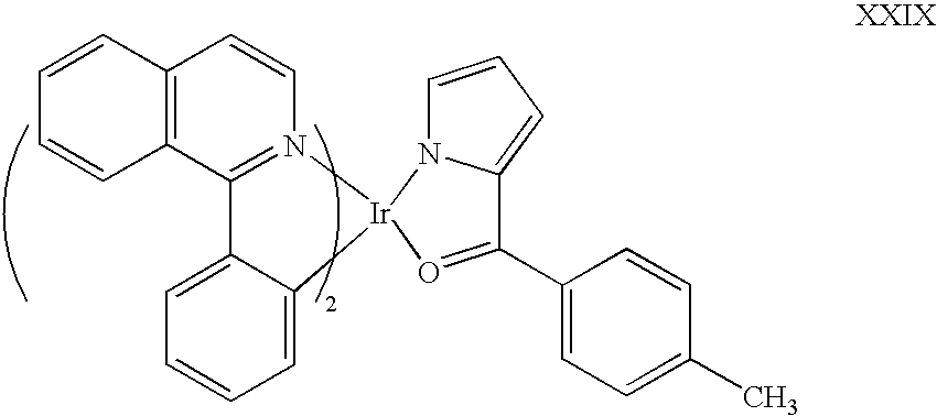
C12=C(C3=N(C=C1)[Ir]1(C4=CC=CC=C34)N3C(=CC=C3)C(C3=CC=C(C)C=C3)=O1)C=CC=C2
